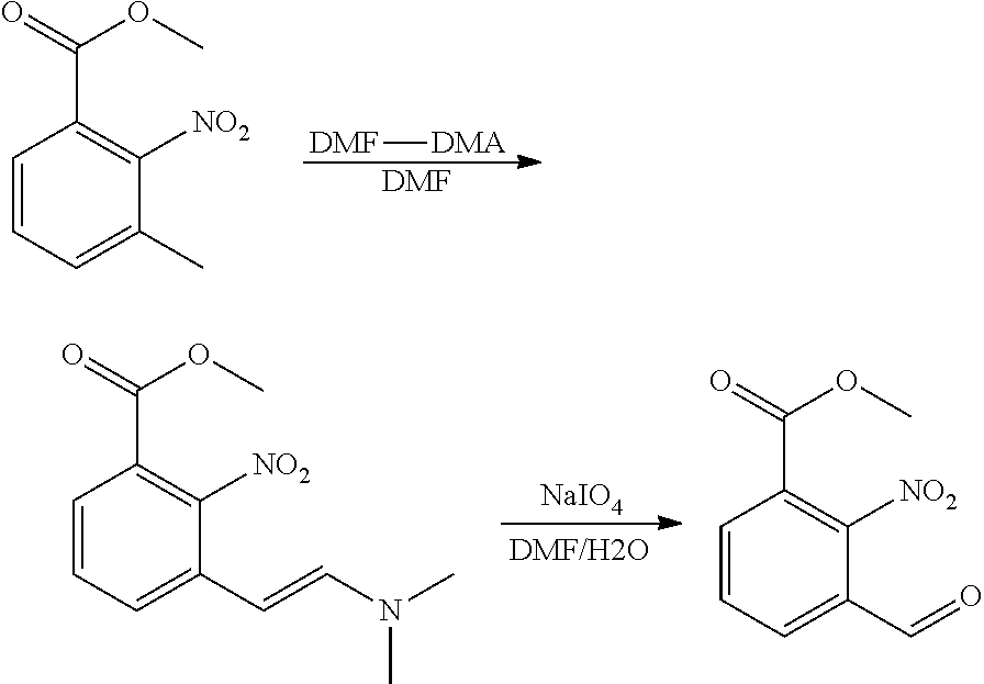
C1=CC=C(C)C([NO2])=C1C(=O)OC.[DMF][DMA].[DMF].C1=CC=C(C=CN(C)C)C([NO2])=C1C(=O)OC.[NaIO4].C1=CC=C(C=O)C([NO2])=C1C(=O)OC
